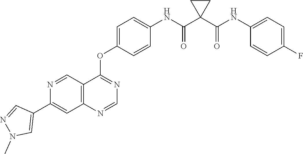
C12=C(N=CN=C1OC1=CC=C(NC(C3(C(NC4=CC=C(F)C=C4)=O)CC3)=O)C=C1)C=C(C1=CN(C)N=C1)N=C2
